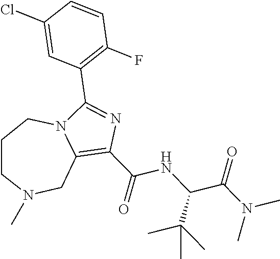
C1(C(NC(C(C)(C)C)C(=O)N(C)C)=O)=C2CN(C)CCCN2C(C2=C(F)C=CC(Cl)=C2)=N1
